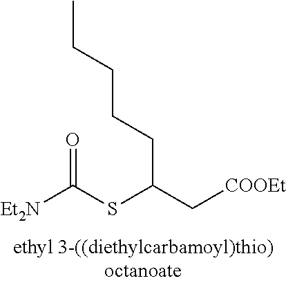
[Et2N]C(SC(C[COOEt])CCCCC)=O
